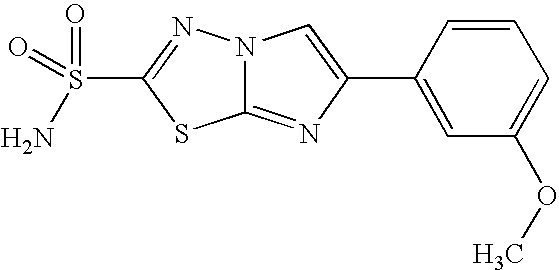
C12=NC(C3=CC(OC)=CC=C3)=CN1N=C(S(=O)(=O)N)S2
